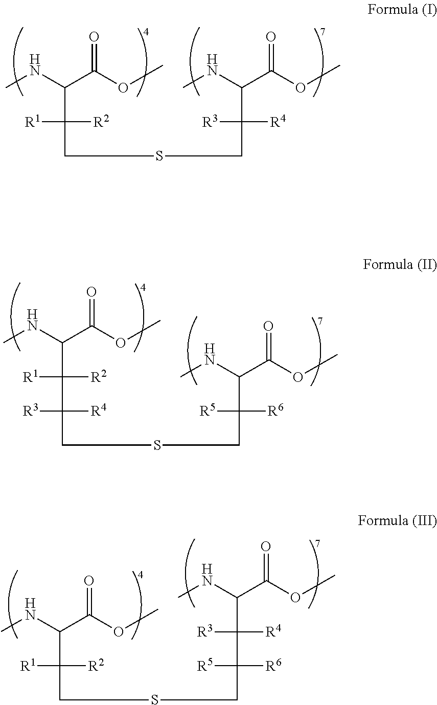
CNC(C(OC)=O)C([R2])([R1])CSCC(C(NC)C(OC)=O)([R4])[R3].C(CSCC(C(NC)C(OC)=O)([R6])[R5])([R4])([R3])C(C(NC)C(OC)=O)([R2])[R1].C(SCC([R6])([R5])C(C(NC)C(OC)=O)([R4])[R3])C(C(NC)C(OC)=O)([R2])[R1]
